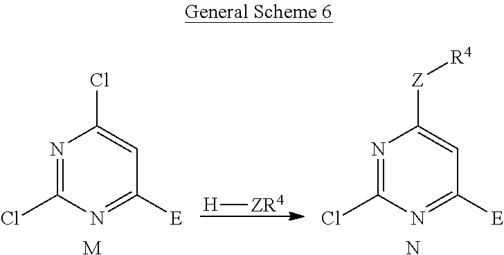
N1=C(Cl)N=C([E])C=C1Cl.[M].[H][ZR4].N1=C(Cl)N=C([E])C=C1[Z][R4].N
